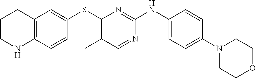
C12=C(C=CC(SC3=C(C)C=NC(NC4=CC=C(N5CCOCC5)C=C4)=N3)=C1)NCCC2
